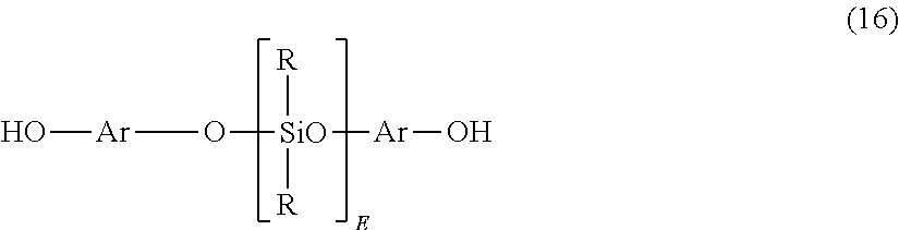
[R][SiO]([R])([Ar]O)O[Ar]O
